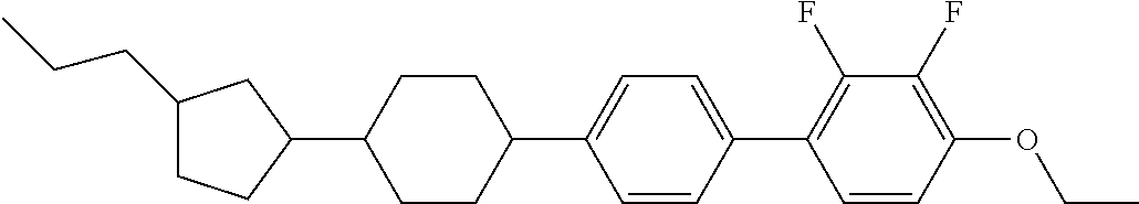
C1(CCC)CCC(C2CCC(C3=CC=C(C4=C(F)C(F)=C(OCC)C=C4)C=C3)CC2)C1
